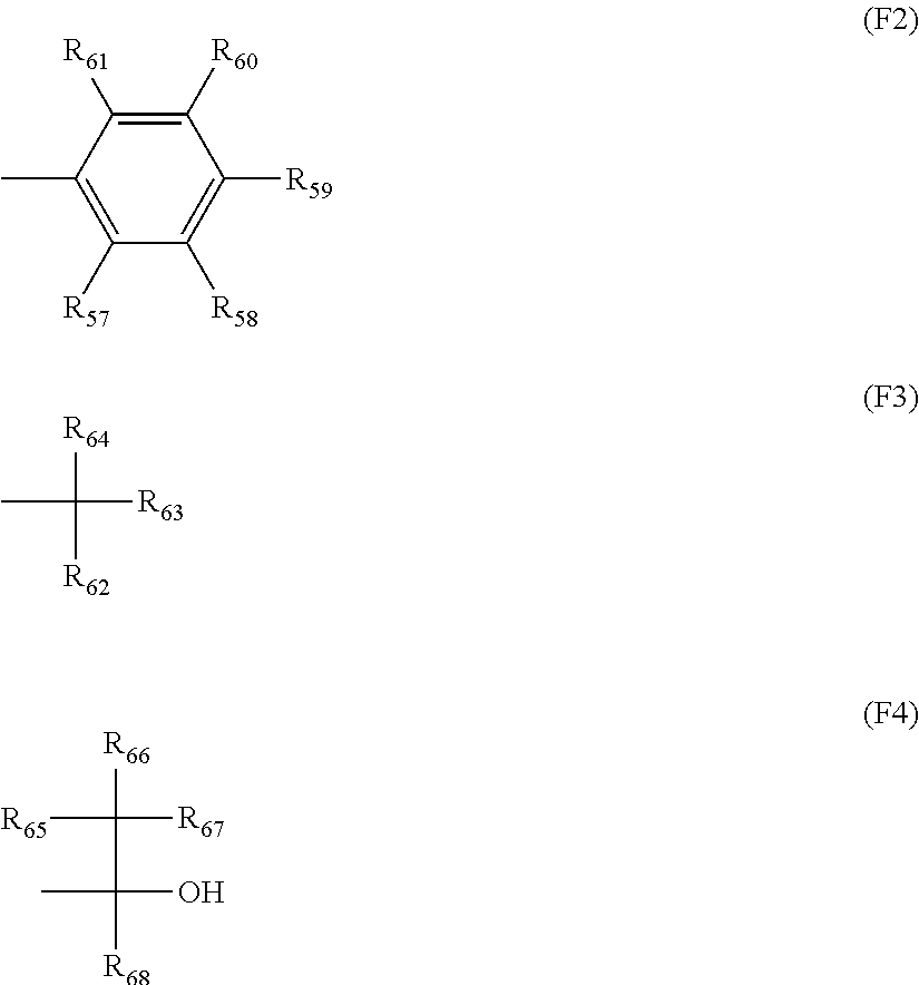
C1([R57])=C(C)C([R61])=C([R60])C([R59])=C1[R58].[R64]C([R63])([R62])C.C([R68])(C)(O)C([R67])([R66])[R65]
